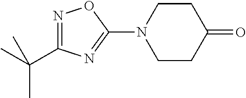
C1CC(=O)CCN1C1=NC(C(C)(C)C)=NO1
